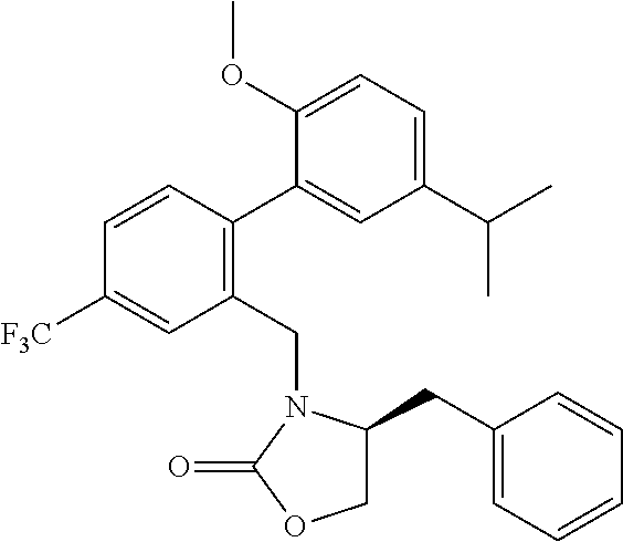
C1([F3C])=CC(CN2C(CC3=CC=CC=C3)COC2=O)=C(C2=CC(C(C)C)=CC=C2OC)C=C1
